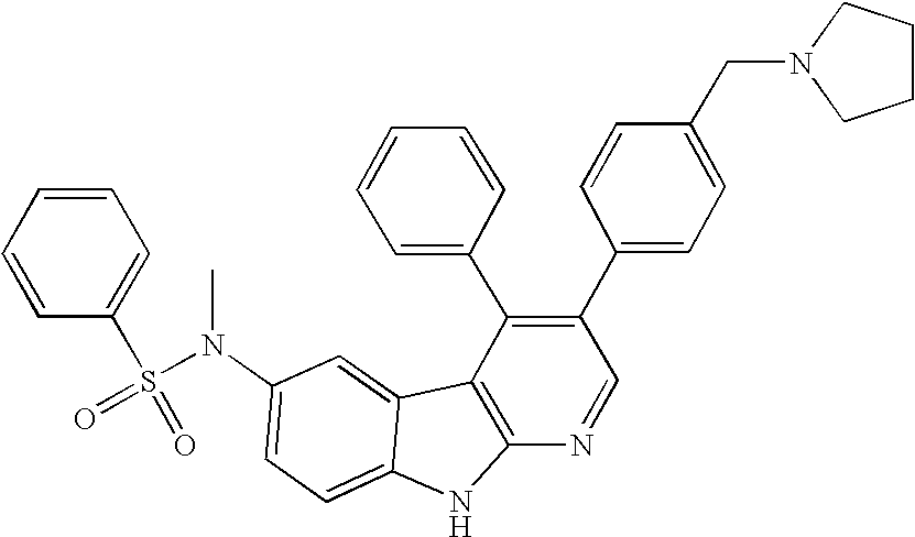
N(C1=CC=C2C(=C1)C1=C(N2)N=CC(C2=CC=C(CN3CCCC3)C=C2)=C1C1=CC=CC=C1)(S(C1=CC=CC=C1)(=O)=O)C
